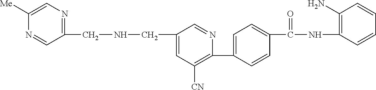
C1(C2=CC=C(C(NC3=C(N)C=CC=C3)=O)C=C2)=C([CN])C=C(CNCC2=NC=C([Me])N=C2)C=N1
